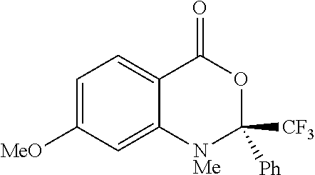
C1([CF3])([Ph])OC(=O)C2=CC=C([MeO])C=C2[NMe]1
